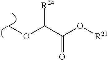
COC(C(O[R21])=O)[R24]
